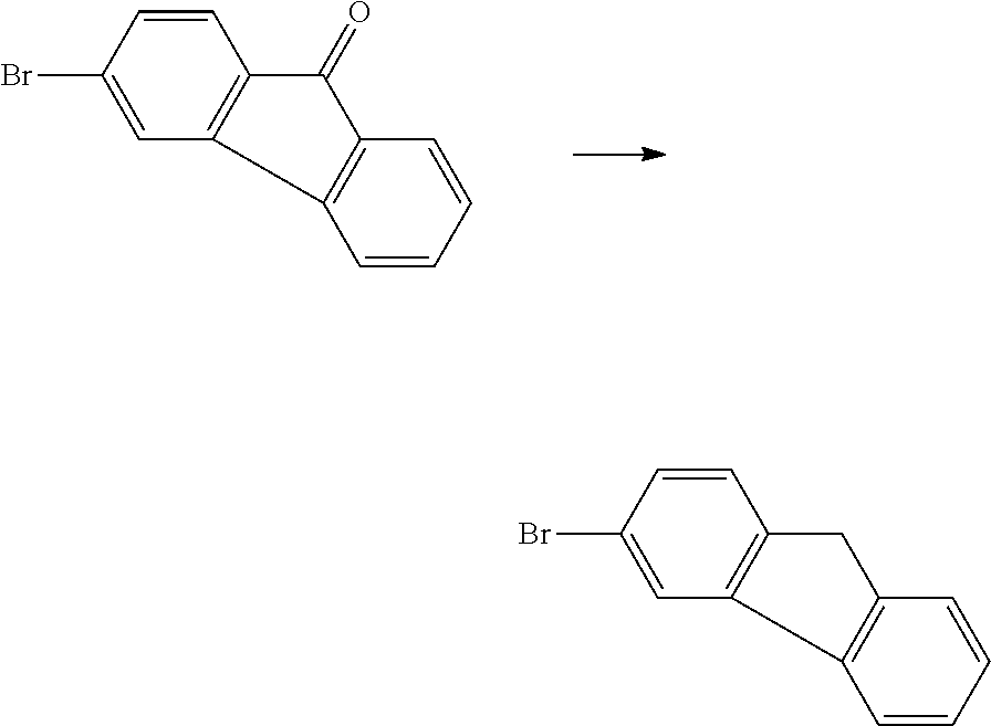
C1=C(Br)C=CC2=C1C1=C(C2=O)C=CC=C1.C1=C(Br)C=CC2=C1C1=C(C2)C=CC=C1
